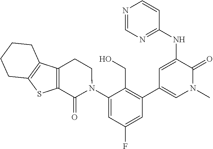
N1=CN=C(NC2=CC(C3=C(CO)C(N4CCC5=C(C4=O)SC4=C5CCCC4)=CC(F)=C3)=CN(C)C2=O)C=C1
